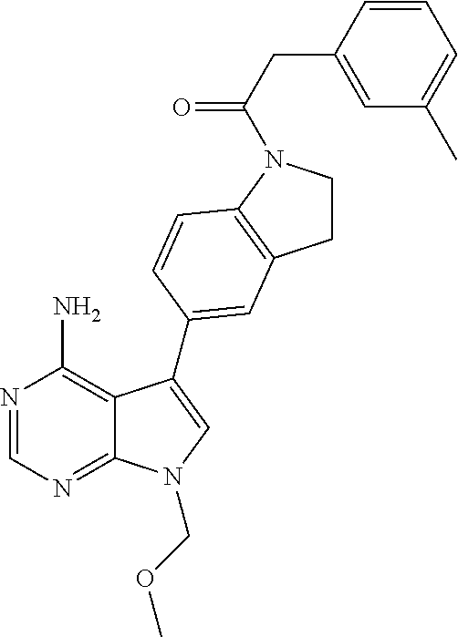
C1CN(C(=O)CC2=CC(C)=CC=C2)C2=C1C=C(C1=CN(COC)C3=NC=NC(N)=C31)C=C2
